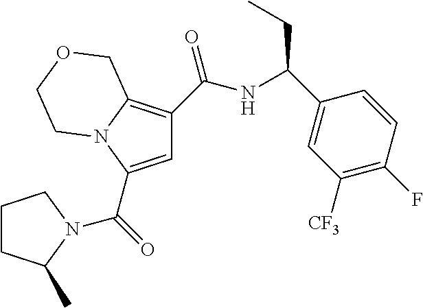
C1=C(C(=O)N2C(C)CCC2)N2C(=C1C(NC(CC)C1=CC([CF3])=C(F)C=C1)=O)COCC2
